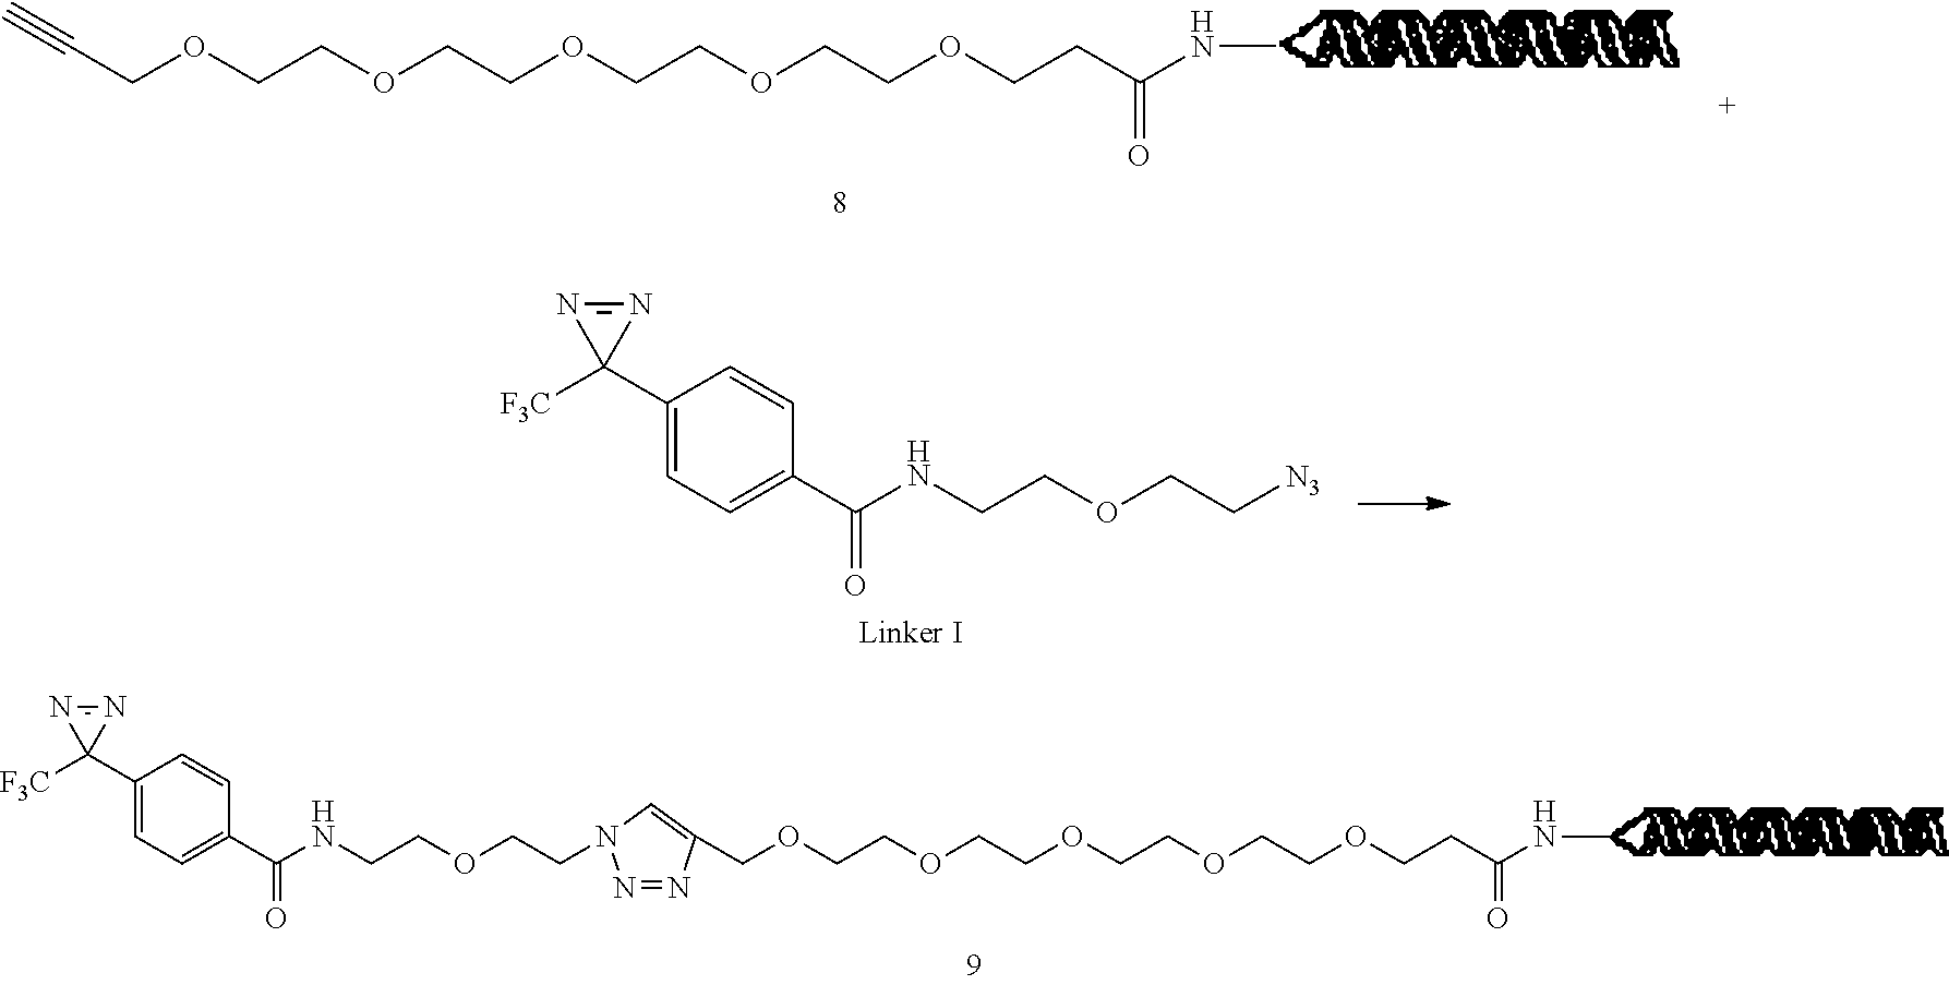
C(OCCOCCOCCOCCOCCC(NC)=O)C#C.C1(C2([F3C])N=N2)=CC=C(C(NCCOCC[N3])=O)C=C1.C1(C2([F3C])N=N2)=CC=C(C(NCCOCCN2N=NC(COCCOCCOCCOCCOCCC(NC)=O)=C2)=O)C=C1
